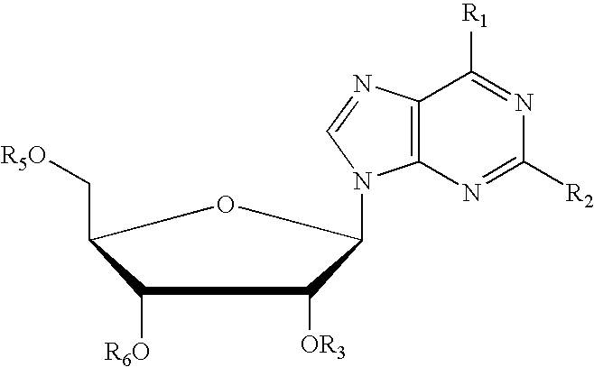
C1([R6O])C(C[R5O])OC(N2C3=C(N=C2)C([R1])=NC([R2])=N3)C1[OR3]
